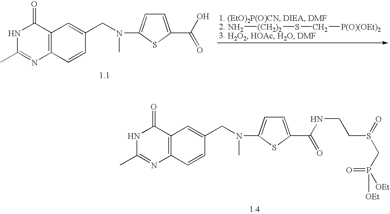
N1C(C)=NC2=C(C1=O)C=C(CN(C)C1=CC=C(C(=O)O)S1)C=C2.N[(CH2)2]SC[P(O)(OEt)2].N1C(C)=NC2=C(C1=O)C=C(CN(C)C1=CC=C(C(=O)NCCS(=O)CP(=O)([OEt])[OEt])S1)C=C2
